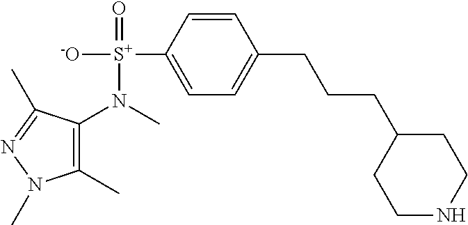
C1(N([S+]([-O])(=O)C2=CC=C(CCCC3CCNCC3)C=C2)C)=C(C)N(C)N=C1C
